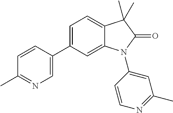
C12=CC(C3=CN=C(C)C=C3)=CC=C1C(C)(C)C(=O)N2C1=CC(C)=NC=C1
